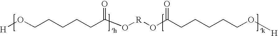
[H]OCCCCCC(O[R]OC(CCCCCO[H])=O)=O
